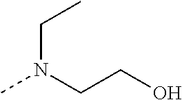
C(CN(C)CC)O
